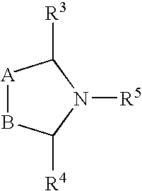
[A]1BC([R4])N([R5])C1[R3]
